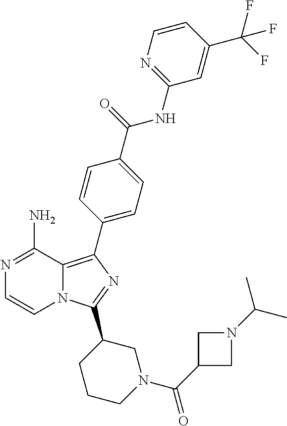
N12C(=C(C3=CC=C(C(=O)NC4=NC=CC(C(F)(F)F)=C4)C=C3)N=C1C1CCCN(C(C3CN(C(C)C)C3)=O)C1)C(N)=NC=C2
